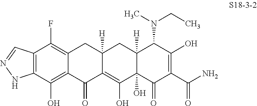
C12=C(C(O)=C3C(=C1F)CC1([H])C(=C(O)C4(O)C([H])(C1)C(N(C)CC)C(O)=C(C(N)=O)C4=O)C3=O)NN=C2
